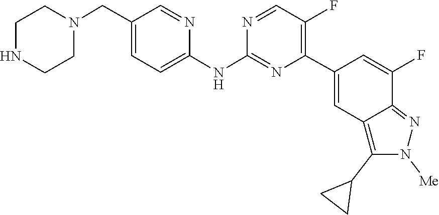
C1CNCCN1CC1=CC=C(NC2=NC(C3=CC4=C(C5CC5)N([Me])N=C4C(F)=C3)=C(F)C=N2)N=C1
